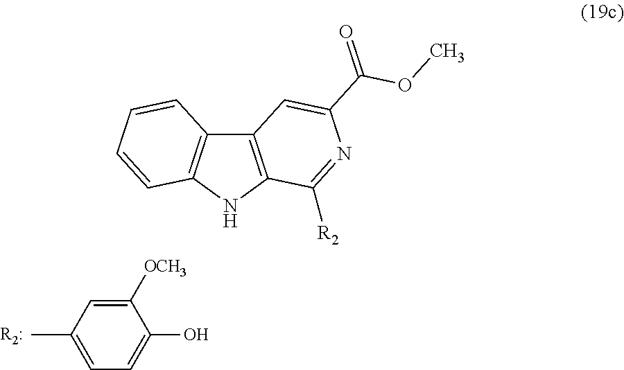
C1([OCH3])=CC(C)=CC=C1O.C12=C(NC3=C1C=CC=C3)C([R2])=NC(C(=O)OC)=C2
